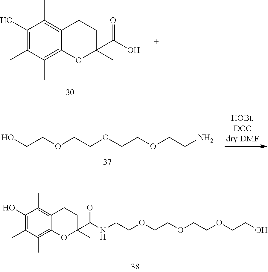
C1(O)=C(C)C(C)=C2C(=C1C)CCC(C(O)=O)(C)O2.OCCOCCOCCOCCN.C1(O)=C(C)C(C)=C2C(=C1C)CCC(C(=O)NCCOCCOCCOCCO)(C)O2
